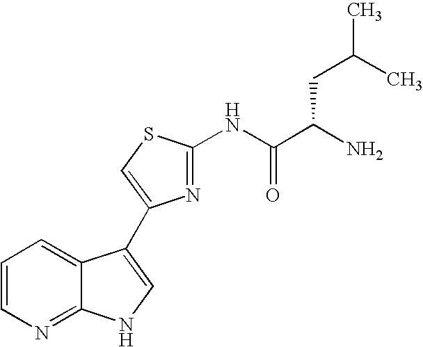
C1=CN=C2C(=C1)C(C1=CSC(NC(C(N)CC(C)C)=O)=N1)=CN2
